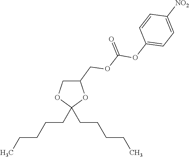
C1(COC(OC2=CC=C([NO2])C=C2)=O)COC(CCCCC)(CCCCC)O1
